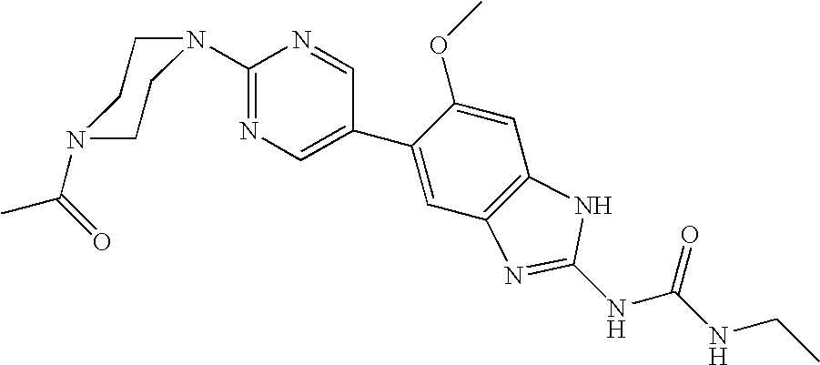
C1(N2CCN(C(=O)C)CC2)=NC=C(C2=CC3=C(C=C2OC)NC(NC(NCC)=O)=N3)C=N1
